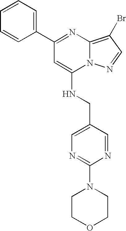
C1=CC=CC=C1C1=NC2=C(Br)C=NN2C(NCC2=CN=C(N3CCOCC3)N=C2)=C1
